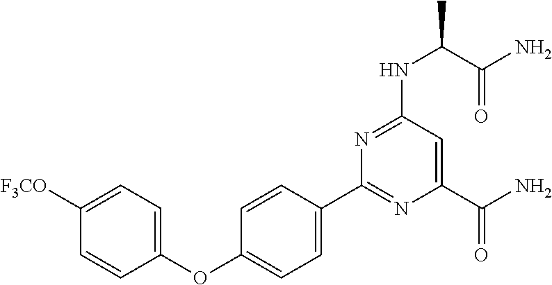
C1=CC(OC2=CC=C([F3CO])C=C2)=CC=C1C1=NC(C(N)=O)=CC(NC(C)C(N)=O)=N1
